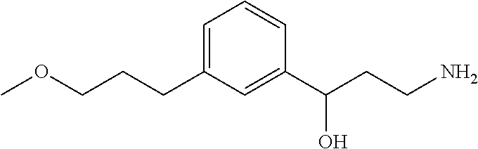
O(CCCC1=CC=CC(C(CCN)O)=C1)C
